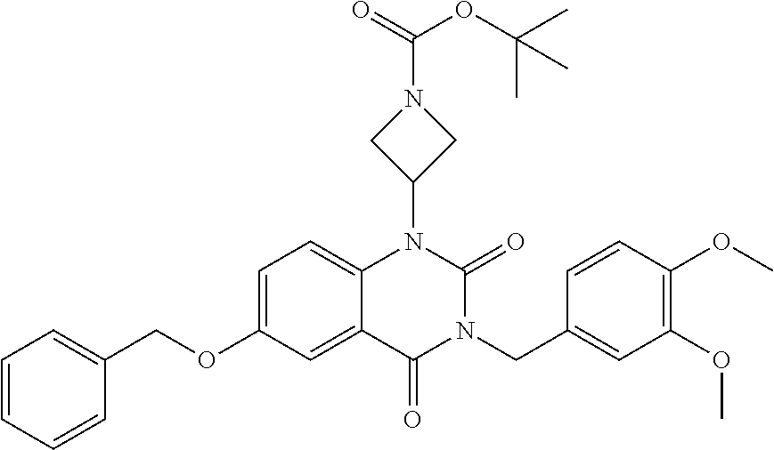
C1=C(OCC2=CC=CC=C2)C=C2C(=C1)N(C1CN(C(=O)OC(C)(C)C)C1)C(=O)N(CC1=CC(OC)=C(OC)C=C1)C2=O
